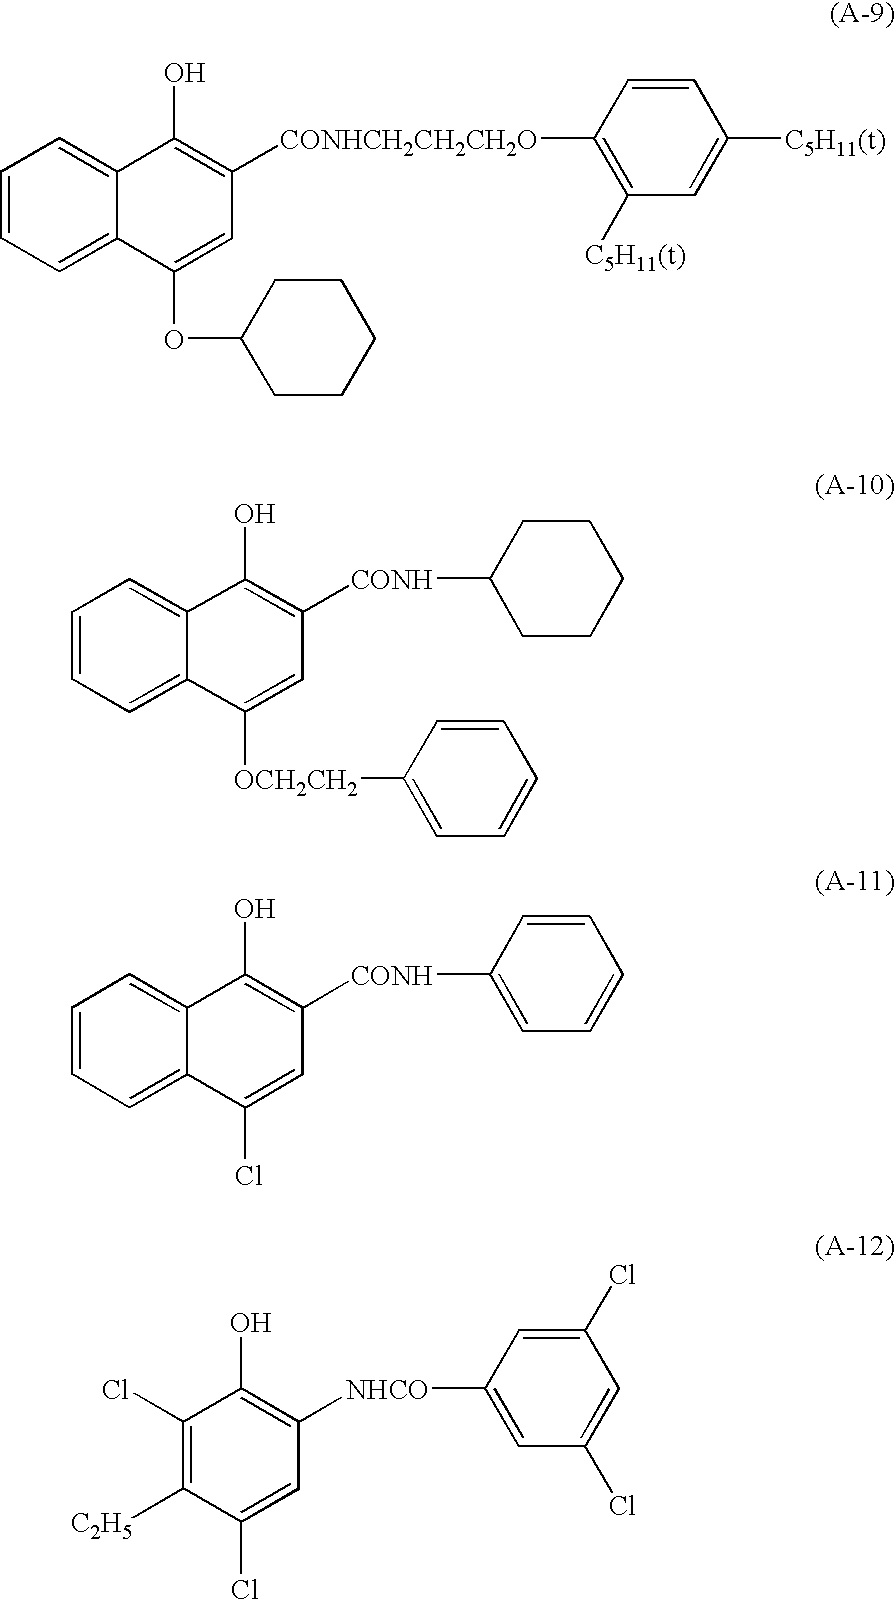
C1=CC=C2C(=C1)C(O)=C([CONHCH2CH2CH2O]C1=C([C5H11(t)])C=C([C5H11(t)])C=C1)C=C2OC1CCCCC1.C1=CC=C2C(=C1)C(O)=C([CONH]C1CCCCC1)C=C2[OCH2CH2]C1=CC=CC=C1.C1=CC=C2C(=C1)C(O)=C([CONH]C1=CC=CC=C1)C=C2Cl.C1(Cl)=C([C2H5])C(Cl)=CC([NHCO]C2=CC(Cl)=CC(Cl)=C2)=C1O
